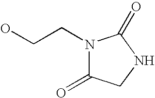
N1(CCO)C(=O)CNC1=O
